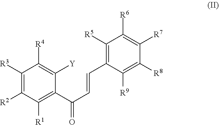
C1([R3])=C([R2])C([R1])=C(C(C=CC2=C([R5])C([R6])=C([R7])C([R8])=C2[R9])=O)C([Y])=C1[R4]
